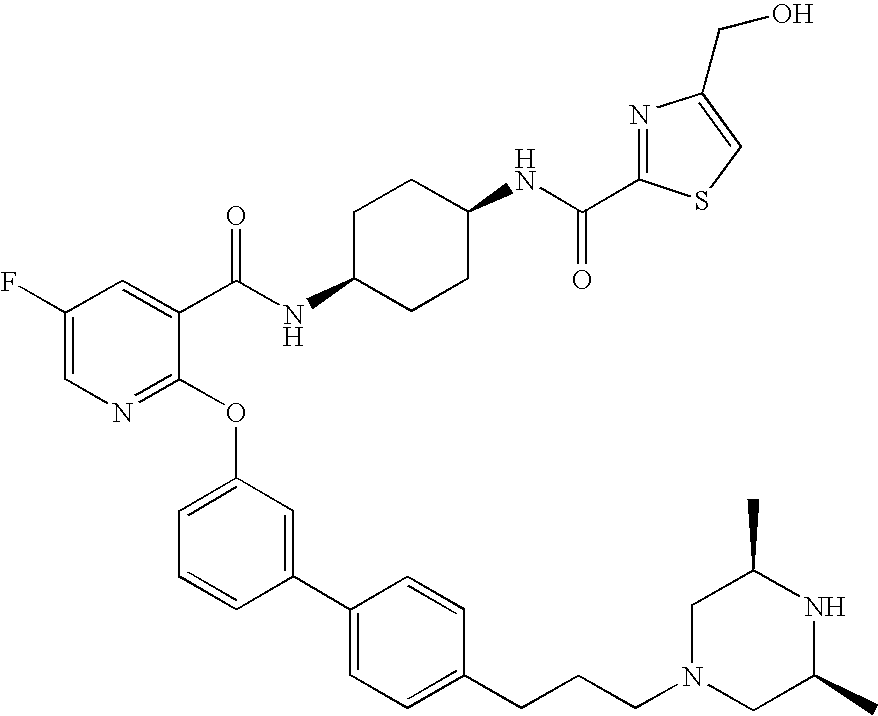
C1(F)=CN=C(OC2=CC=CC(C3=CC=C(CCCN4CC(C)NC(C)C4)C=C3)=C2)C(C(NC2CCC(NC(C3=NC(CO)=CS3)=O)CC2)=O)=C1
